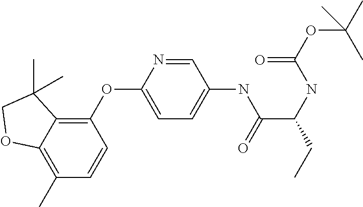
C1(OC2=C3C(=C(C)C=C2)OCC3(C)C)=CC=C(NC(=O)C(NC(=O)OC(C)(C)C)CC)C=N1
